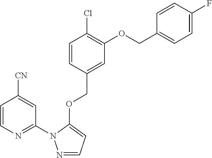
C1=CN=C(N2N=CC=C2OCC2=CC(OCC3=CC=C(F)C=C3)=C(Cl)C=C2)C=C1[CN]
